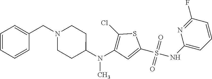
C1=CC=CC(CN2CCC(N(C3=C(Cl)SC(S(NC4=CC=CC(F)=N4)(=O)=O)=C3)C)CC2)=C1
